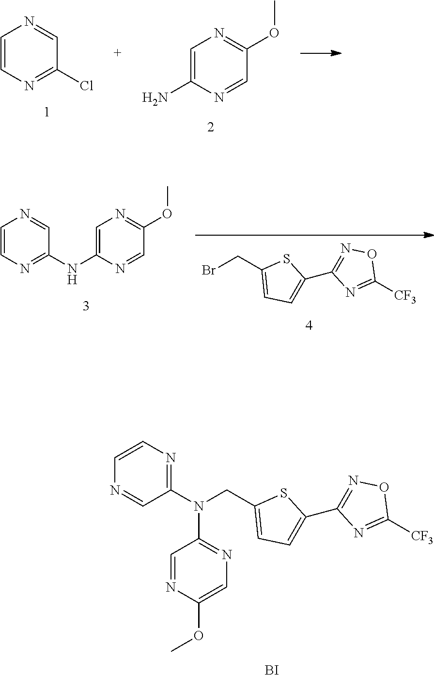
C1=CN=C(Cl)C=N1.C1=C(N)N=CC(OC)=N1.N1=C(N(CC2=CC=C(C3=NOC([CF3])=N3)S2)C2=NC=C(OC)N=C2)C=NC=C1.[BI].BrCC1=CC=C(C2=NOC([CF3])=N2)S1.C1=CN=C(NC2=CN=C(OC)C=N2)C=N1
